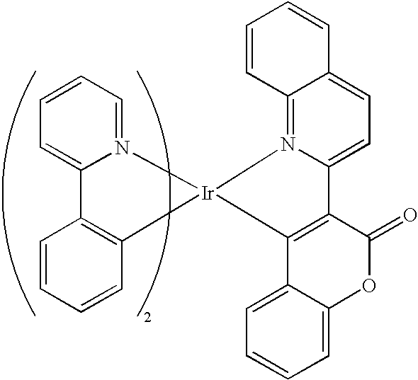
C1=CC=N2C(=C1)C1=C(C=CC=C1)[Ir]21N2=C3C(=CC=C2C2=C1C1=CC=CC=C1OC2=O)C=CC=C3
